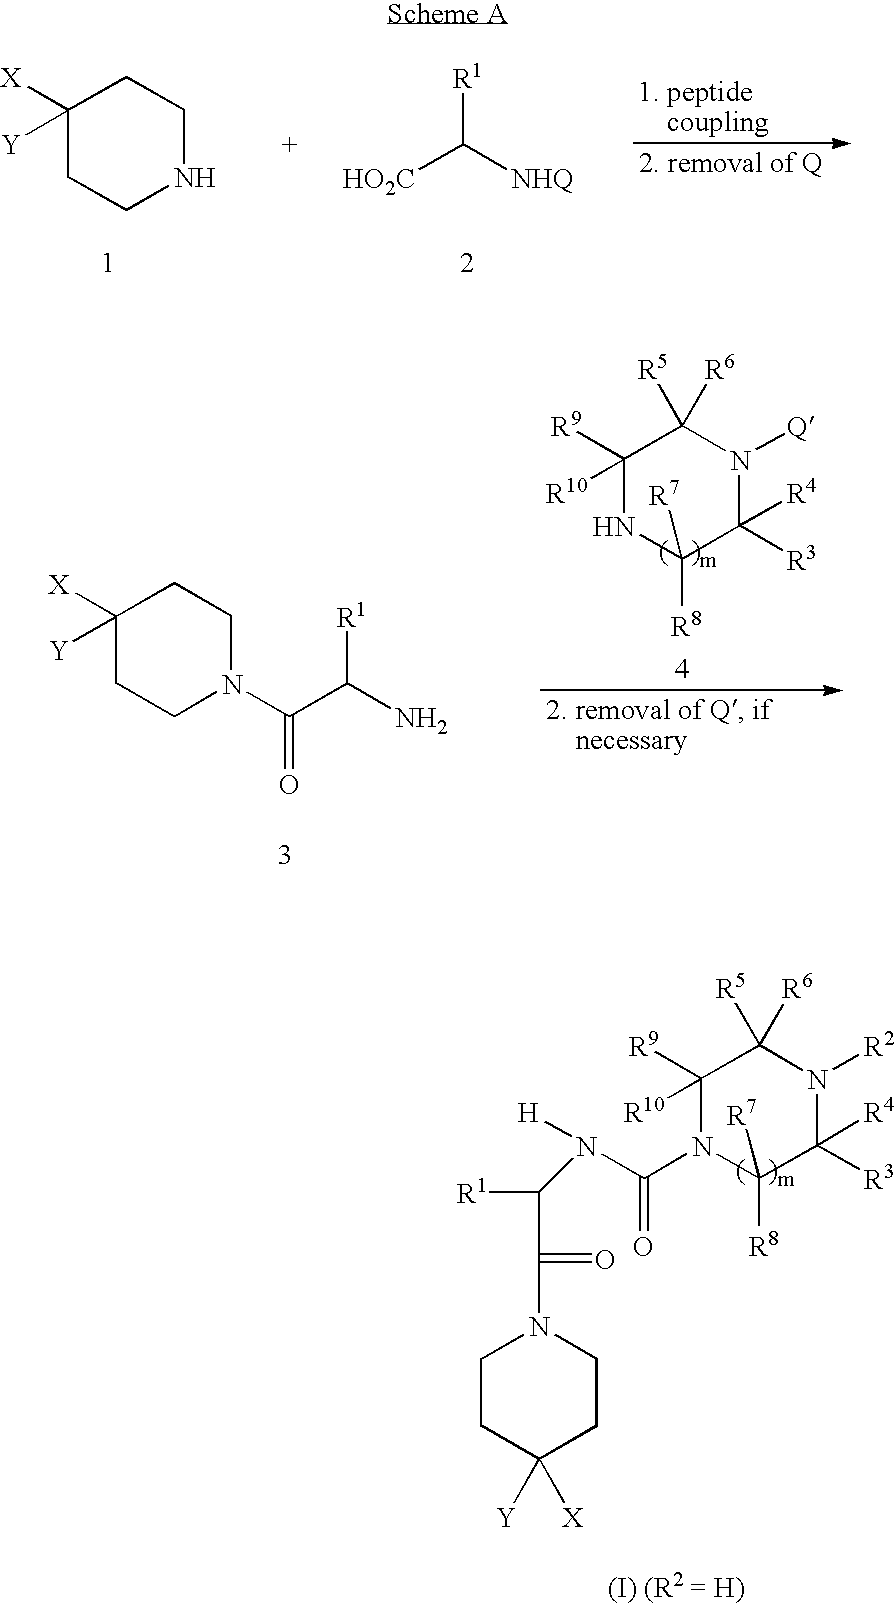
C1([X])([Y])CCNCC1.[HO2C]C([NHQ])[R1].C1([X])([Y])CCN(C(C(N)[R1])=O)CC1.C1([R9])([R10])NC([R8])([R7])C([R3])([R4])N([Q])C1([R5])[R6].C1CC([X])([Y])CCN1C(=O)C([R1])N(C(=O)N1C([R9])([R10])C([R5])([R6])N([R2])C([R3])([R4])C1([R8])[R7])[H]
